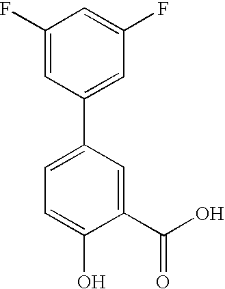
C1(C2=CC=C(O)C(C(O)=O)=C2)=CC(F)=CC(F)=C1
